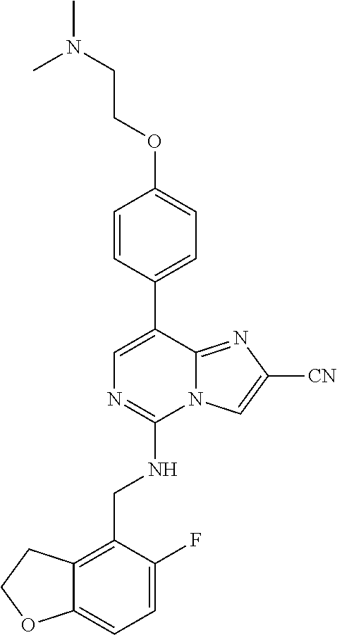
C12=CC=C(F)C(CNC3=NC=C(C4=CC=C(OCCN(C)C)C=C4)C4=NC([CN])=CN34)=C1CCO2
